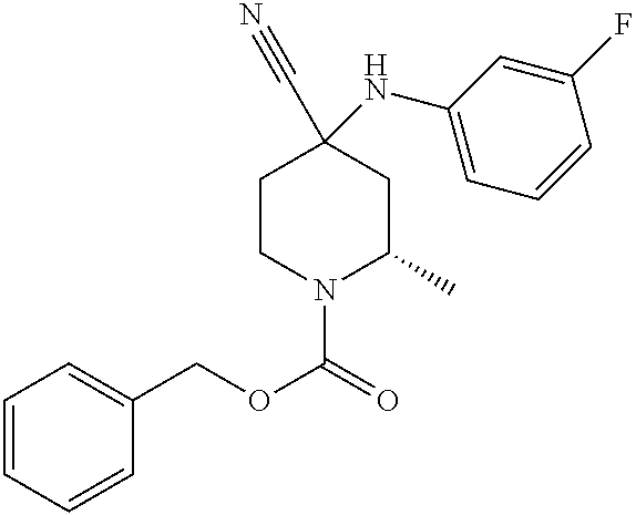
C1=CC=CC(COC(=O)N2C(C)CC(NC3=CC=CC(F)=C3)(C#N)CC2)=C1
